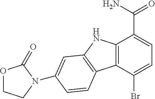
C12=C(C(Br)=CC=C1C(N)=O)C1=C(N2)C=C(N2CCOC2=O)C=C1
